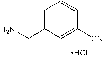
C1=C(CN)C=C([CN])C=C1.Cl
